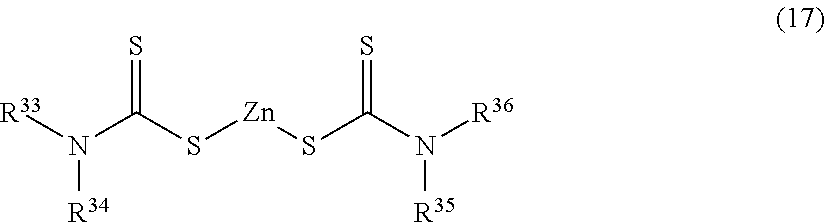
[R33]N(C(S[Zn]SC(N([R36])[R35])=S)=S)[R34]
